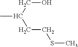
C(CCSC)(CO)C
